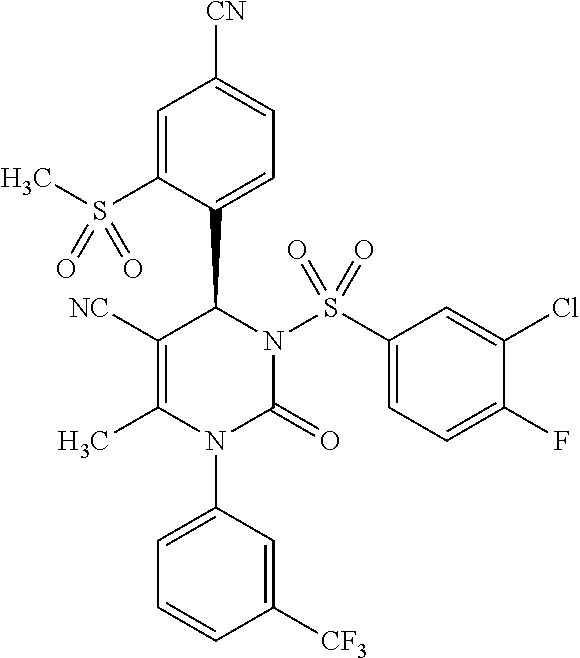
C1([NC])=C(C)N(C2=CC=CC([CF3])=C2)C(=O)N(S(C2=CC=C(F)C(Cl)=C2)(=O)=O)C1C1=CC=C([CN])C=C1S(C)(=O)=O
